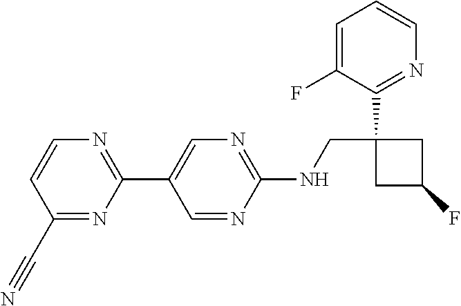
C1=C(F)C(C2(CNC3=NC=C(C4=NC=CC(C#N)=N4)C=N3)CC(F)C2)=NC=C1
